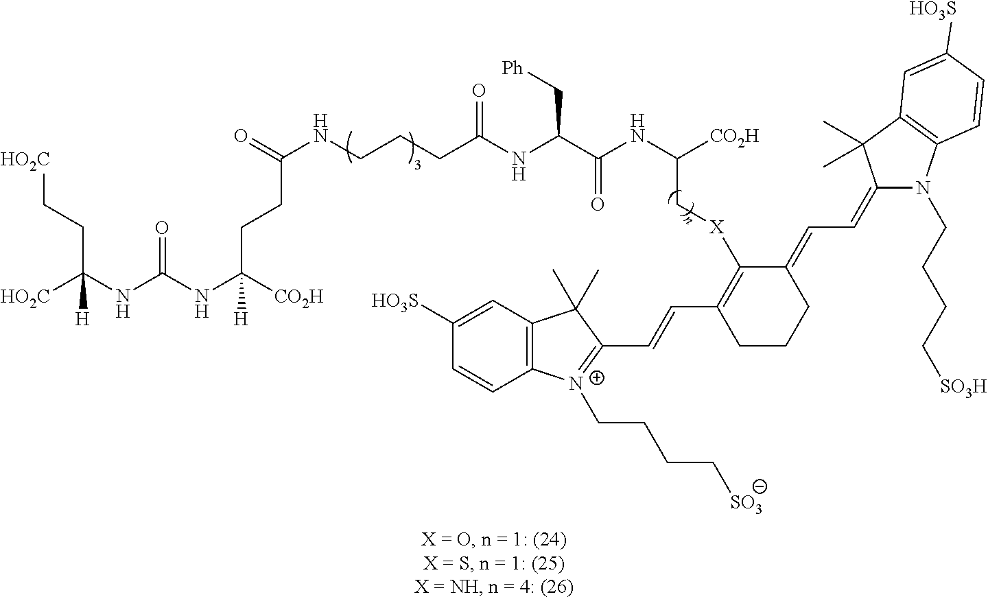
[HO2C]CCC(NC(NC([CO2H])(CCC(=O)NCCCC(NC(C(NC([CO2H])C[X]C1=C(C=CC2=[N+](CCCC[SO3])C3=C(C=C([HO3S])C=C3)C2(C)C)CCCC1=CC=C1N(CCCC[SO3H])C2=C(C1(C)C)C=C([HO3S])C=C2)=O)C[Ph])=O)[H])=O)([HO2C])[H]
